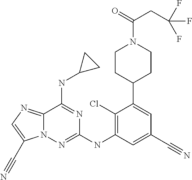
N12C(=NC=C1C#N)C(NC1CC1)=NC(NC1=C(Cl)C(C3CCN(C(=O)CC(F)(F)F)CC3)=CC(C#N)=C1)=N2
